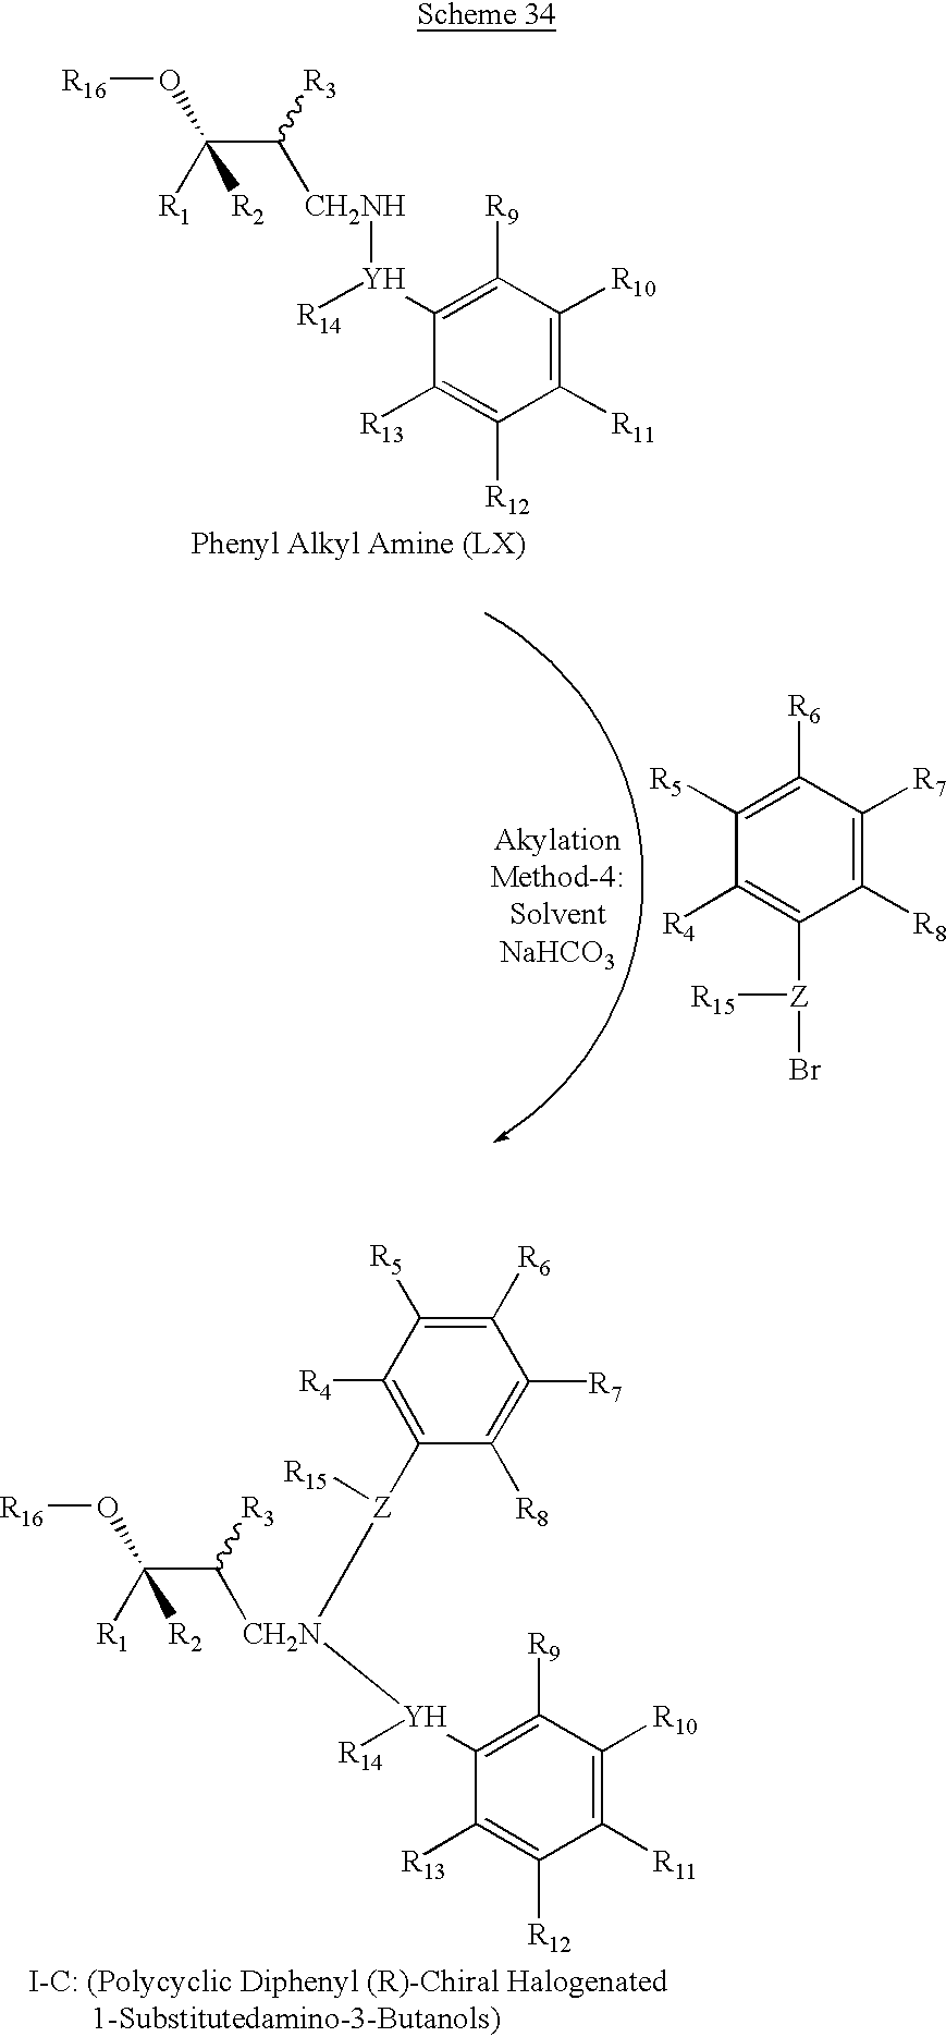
[R16]OC([R1])(C([R3])[CH2NH][Y]([R14])C1=C([R9])C([R10])=C([R11])C([R12])=C1[R13])[R2].[R5]C1=C([R6])C([R7])=C([R8])C([Z]([R15])Br)=C1[R4].[R16]OC([R1])(C([R3])[CH2N]([Y]([R14])C1=C([R9])C([R10])=C([R11])C([R12])=C1[R13])[Z](C1=C([R4])C([R5])=C([R6])C([R7])=C1[R8])[R15])[R2]
